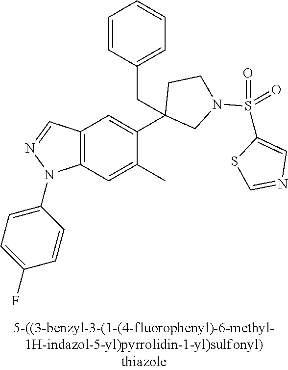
C12=C(C=C(C)C(C3(CC4=CC=CC=C4)CN(S(C4=CN=CS4)(=O)=O)CC3)=C1)N(C1=CC=C(F)C=C1)N=C2
